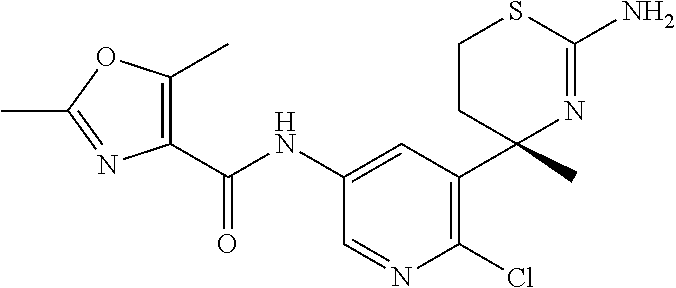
C(NC1=CC(C2(C)N=C(N)SCC2)=C(Cl)N=C1)(=O)C1=C(C)OC(C)=N1
